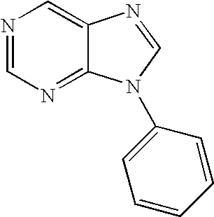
N1=CN=C2C(=C1)N=CN2C1=CC=CC=C1
